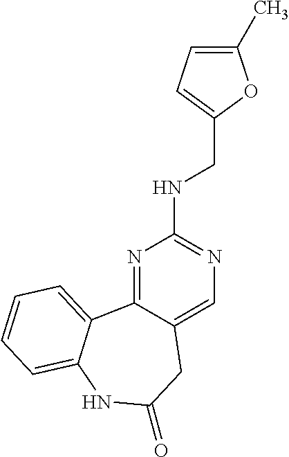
N1=C2C(=CN=C1NCC1=CC=C(C)O1)CC(=O)NC1=CC=CC=C21
